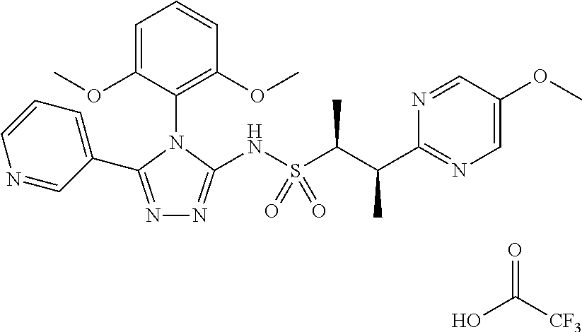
N1=C(C2=CC=CN=C2)N(C2=C(OC)C=CC=C2OC)C(NS(C(C(C2=NC=C(OC)C=N2)C)C)(=O)=O)=N1.O=C([CF3])O
